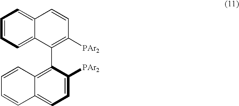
C1=CC=C2C(=C1)C=CC([PAr2])=C2C1=C2C(=CC=C1[PAr2])C=CC=C2
